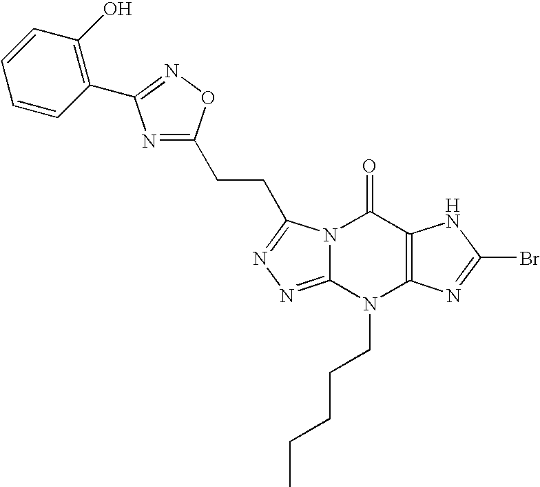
N12C(=NN=C1CCC1=NC(C3=C(O)C=CC=C3)=NO1)N(CCCCC)C1=C(C2=O)NC(Br)=N1
